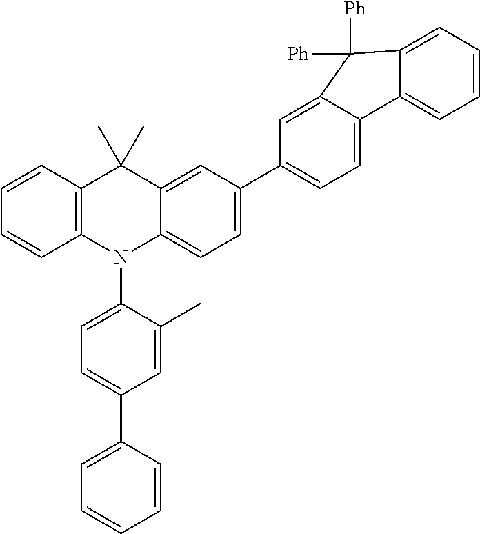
C1=CC2=C(C=C1)N(C1=CC=C(C3=CC=CC=C3)C=C1C)C1=CC=C(C3=CC=C4C(=C3)C([Ph])([Ph])C3=CC=CC=C43)C=C1C2(C)C
